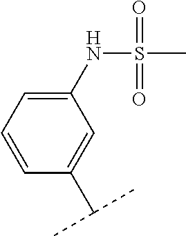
C1(C(C)C)=CC(NS(=O)(C)=O)=CC=C1
